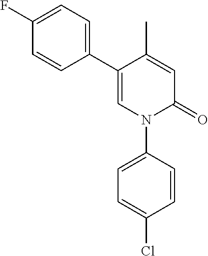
C1=C(C)C(C2=CC=C(F)C=C2)=CN(C2=CC=C(Cl)C=C2)C1=O
